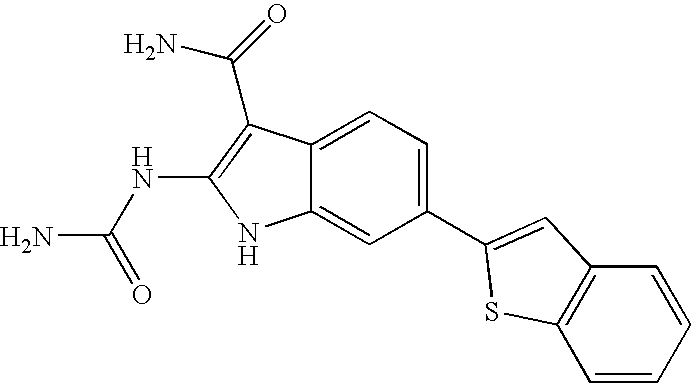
C1(C2=CC3=C(C=CC=C3)S2)=CC=C2C(=C1)NC(NC(N)=O)=C2C(N)=O
